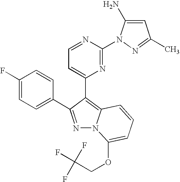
C1(F)=CC=C(C2=NN3C(=C2C2=CC=NC(N4C(N)=CC(C)=N4)=N2)C=CC=C3OCC(F)(F)F)C=C1
